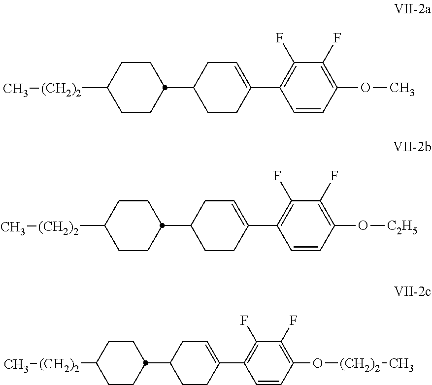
C1CC(C2CCC(C3=C(F)C(F)=C(OC)C=C3)=CC2)CCC1[(CH2)2]C.C1CC(C2CCC(C3=C(F)C(F)=C(O[C2H5])C=C3)=CC2)CCC1[(CH2)2]C.C1CC(C2CCC(C3=C(F)C(F)=C(O[(CH2)2]C)C=C3)=CC2)CCC1[(CH2)2]C
